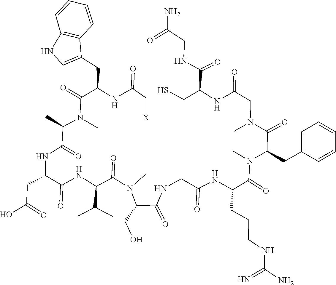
C(=N)(NCCCC(C(N(C)C(CC1=CC=CC=C1)C(N(CC(NC(CS)C(NCC(=O)N)=O)=O)C)=O)=O)NC(CNC(C(N(C(C(C(C)C)NC(C(NC(C(N(C(=O)C(CC1=CNC2=C1C=CC=C2)NC(C[X])=O)C)C)=O)CC(O)=O)=O)=O)C)CO)=O)=O)N
